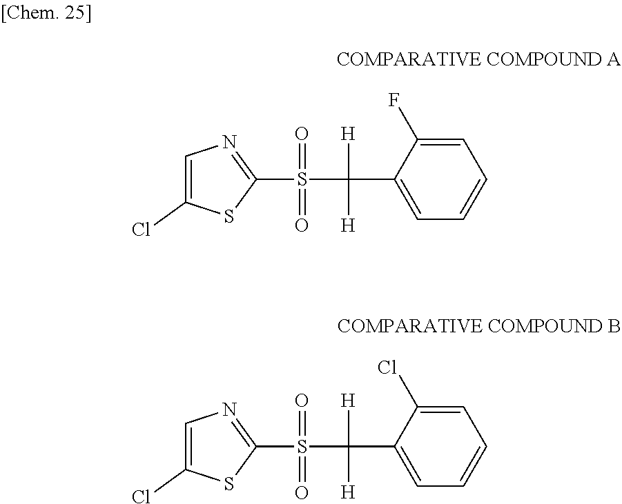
C1=C(Cl)SC(S(C(C2=CC=CC=C2F)([H])[H])(=O)=O)=N1.C1=C(Cl)SC(S(C(C2=CC=CC=C2Cl)([H])[H])(=O)=O)=N1
